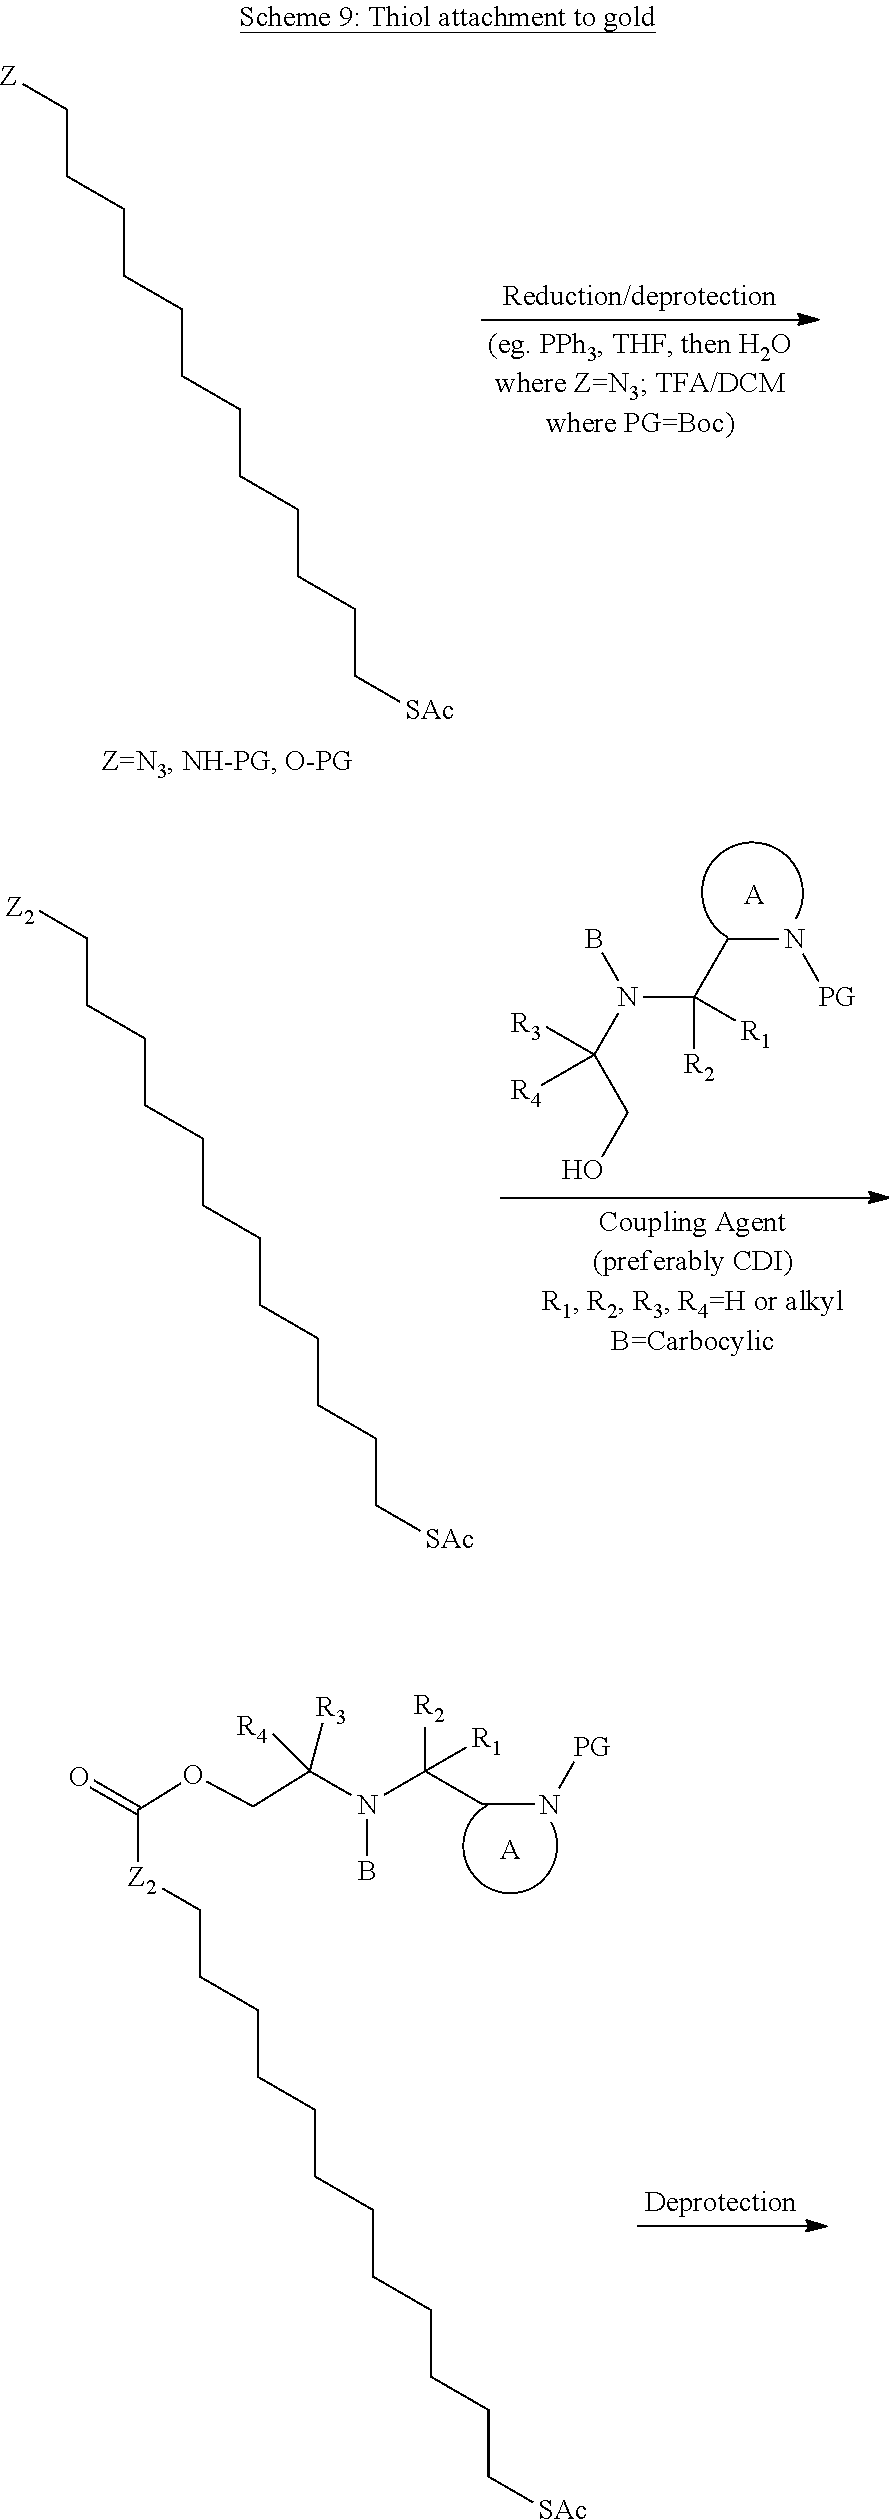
[Z]CCCCCCCCCCCC[SAc].C(N[PG])C(N(B)C(CO)([R4])[R3])([R1])[R2].[A].[Z2]CCCCCCCCCCCC[SAc].[Z2](CCCCCCCCCCCC[SAc])C(=O)OCC([R4])(N(C(CN[PG])([R2])[R1])B)[R3].[A]
